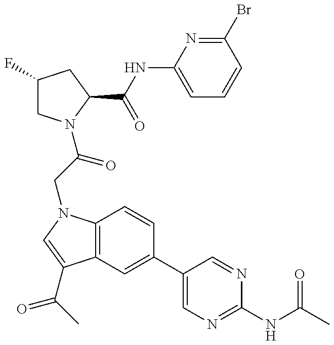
C12=C(N(CC(=O)N3CC(F)CC3C(=O)NC3=CC=CC(Br)=N3)C=C1C(=O)C)C=CC(C1=CN=C(NC(=O)C)N=C1)=C2
